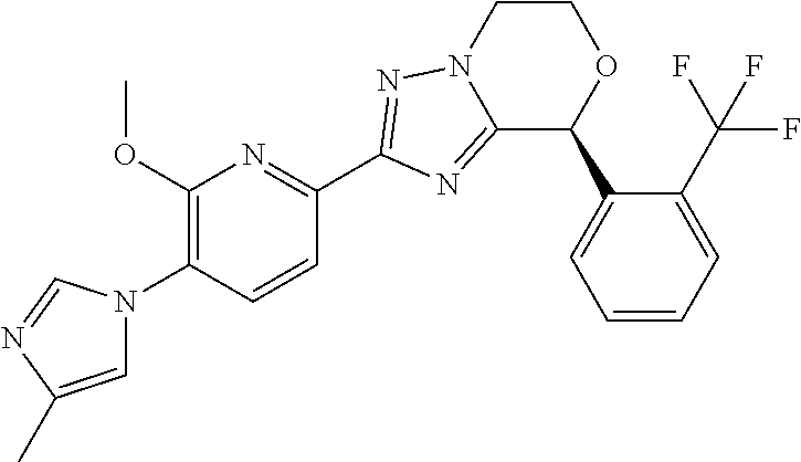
C1=C(C)N=CN1C1=C(OC)N=C(C2=NN3C(=N2)C(C2=CC=CC=C2C(F)(F)F)OCC3)C=C1
